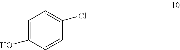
C1=C(O)C=CC(Cl)=C1
